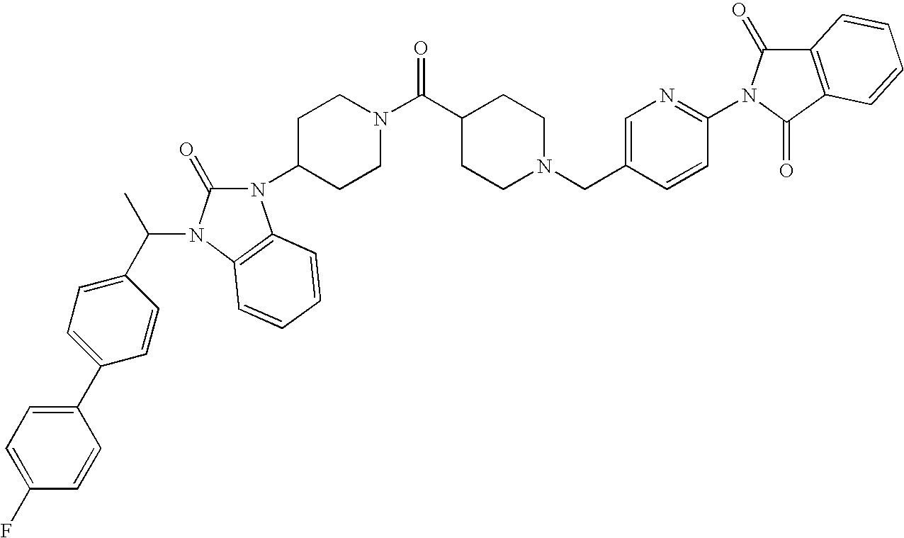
C1=CC(CN2CCC(C(N3CCC(N4C(=O)N(C(C5=CC=C(C6=CC=C(F)C=C6)C=C5)C)C5=C4C=CC=C5)CC3)=O)CC2)=CN=C1N1C(=O)C2=C(C1=O)C=CC=C2
